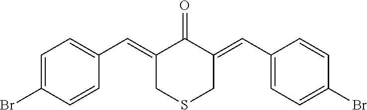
C1=C(Br)C=CC(C=C2CSCC(=CC3=CC=C(Br)C=C3)C2=O)=C1
